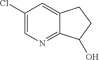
C1(Cl)=CN=C2C(=C1)CCC2O
